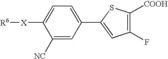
C1([X][R6])=CC=C(C2=CC(F)=C([COOH])S2)C=C1[NC]
